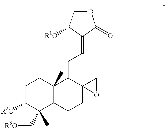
C1C([R2O])C(C[R3O])(C)C2C(C)(C1)C(CC=C1C(=O)OCC1[R1O])C1(CC2)OC1
